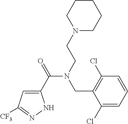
C1(C(=O)N(CCN2CCCCC2)CC2=C(Cl)C=CC=C2Cl)=CC([CF3])=NN1
